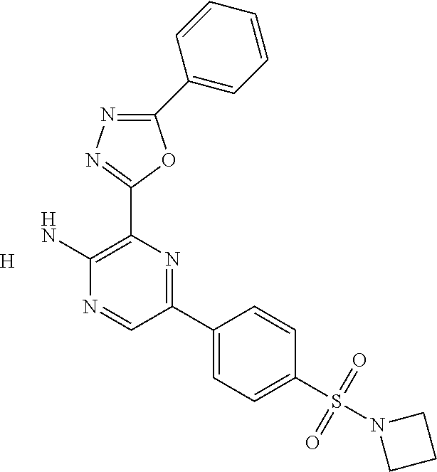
[H].NC1=C(C2=NN=C(C3=CC=CC=C3)O2)N=C(C2=CC=C(S(N3CCC3)(=O)=O)C=C2)C=N1
